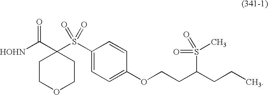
[HOHN]C(C1(S(C2=CC=C(OCCC(CCC)S(=O)(=O)C)C=C2)(=O)=O)CCOCC1)=O
